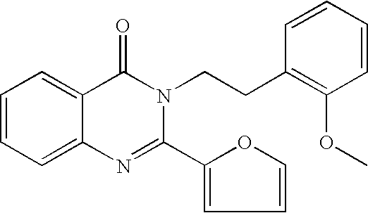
C1=CC=C2C(=C1)C(=O)N(CCC1=C(OC)C=CC=C1)C(C1=CC=CO1)=N2
